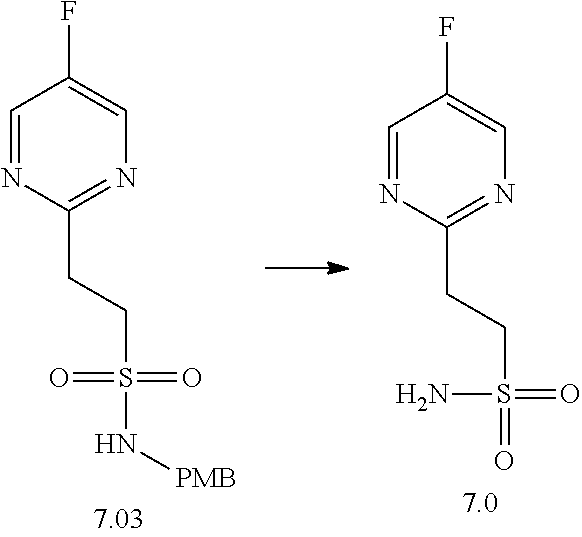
C1=NC(CCS(N[PMB])(=O)=O)=NC=C1F.C1=NC(CCS(=O)(=O)N)=NC=C1F
